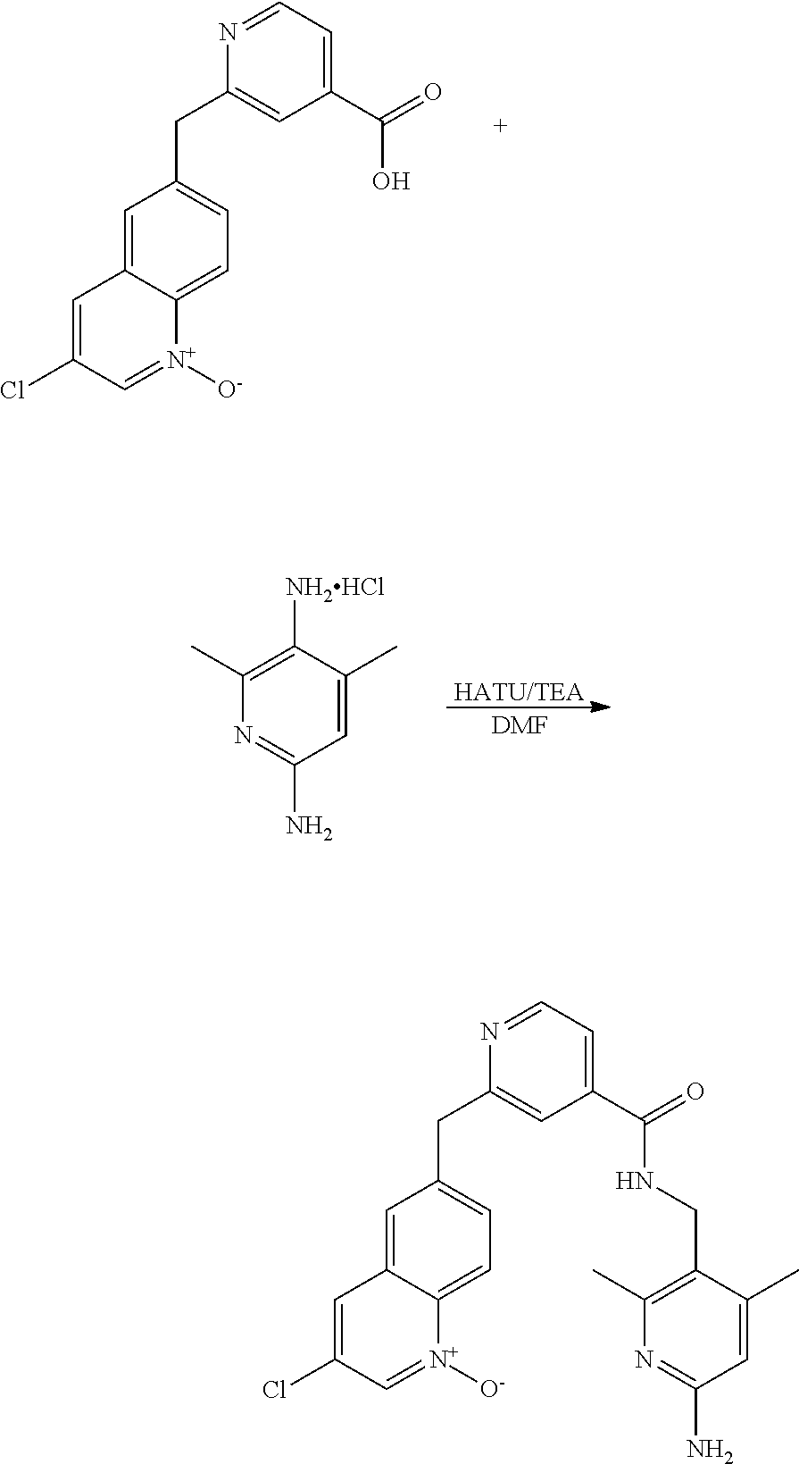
[HATU/TEA].[DMF].C1(C)=C([NH2HCl])C(C)=CC(N)=N1.C1=C2C(=CC=C1CC1=CC(C(=O)O)=CC=N1)[N+]([O-])=CC(Cl)=C2.C1=C2C(=CC=C1CC1=CC(C(=O)NCC3=C(C)N=C(N)C=C3C)=CC=N1)[N+]([O-])=CC(Cl)=C2
